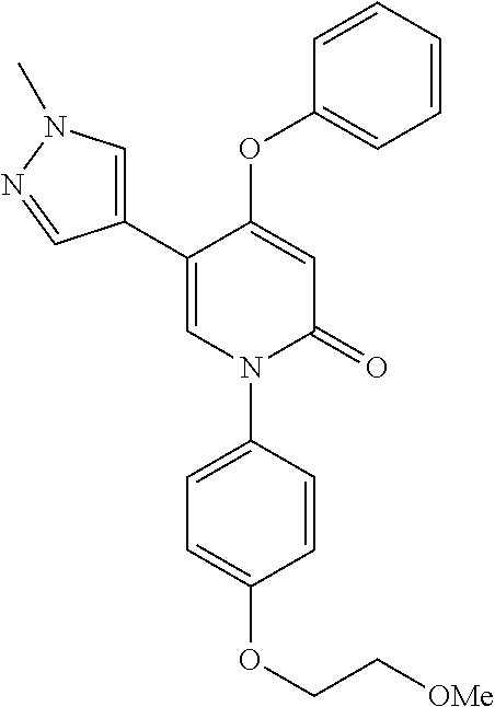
C1=C(OC2=CC=CC=C2)C(C2=CN(C)N=C2)=CN(C2=CC=C(OCC[OMe])C=C2)C1=O
